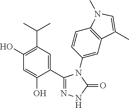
C1(O)=C(C(C)C)C=C(C2=NNC(=O)N2C2=CC3=C(C=C2)N(C)C=C3C)C(O)=C1
